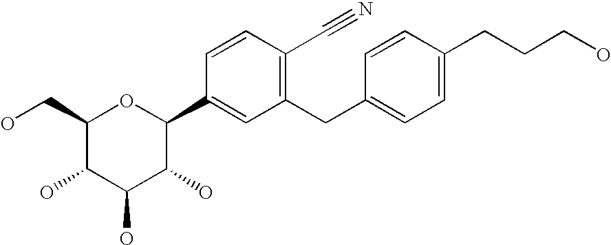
C1(CO)C(O)C(O)C(O)C(C2=CC(CC3=CC=C(CCCO)C=C3)=C(C#N)C=C2)O1
